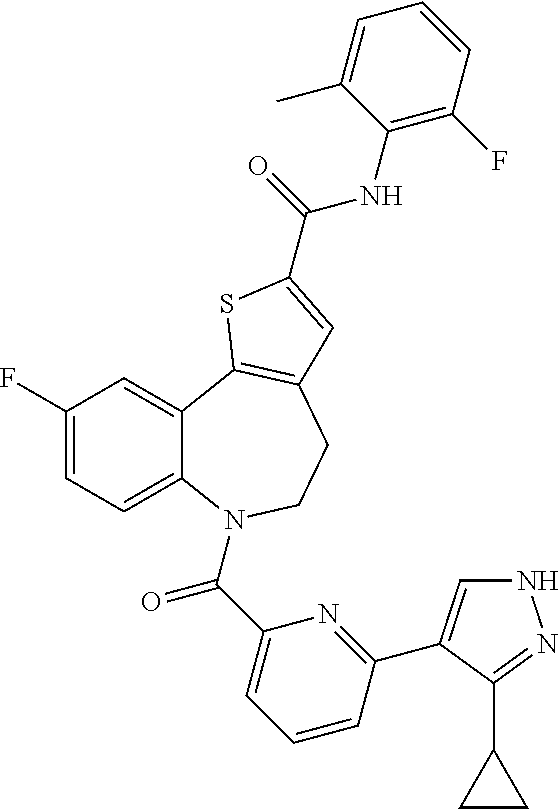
C1(F)=CC=C2C(=C1)C1=C(CCN2C(C2=CC=CC(C3=CNN=C3C3CC3)=N2)=O)C=C(C(=O)NC2=C(F)C=CC=C2C)S1
